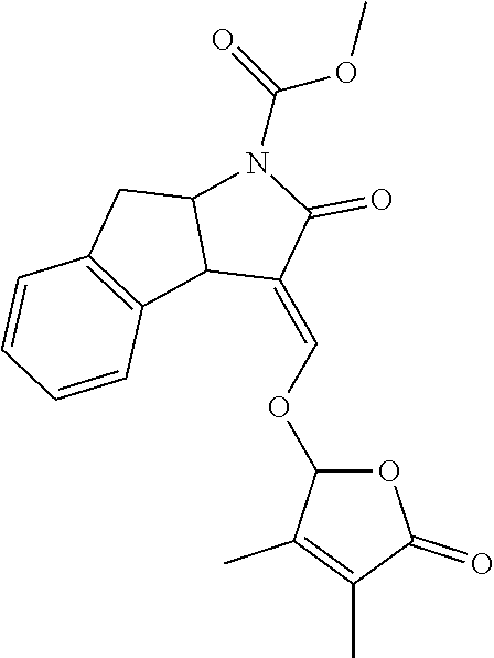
O1C(OC=C2C(=O)N(C(OC)=O)C3C2C2=C(C3)C=CC=C2)C(C)=C(C)C1=O
